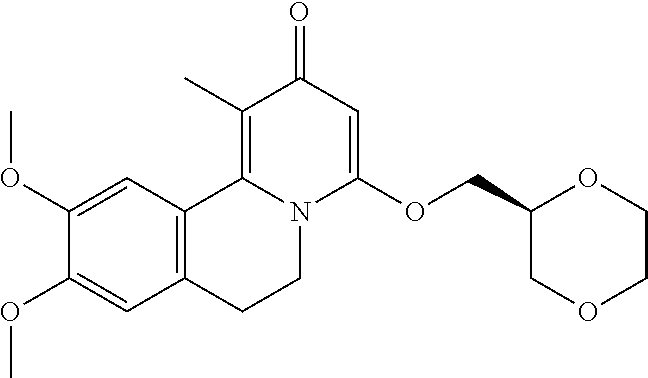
C1(OC)=CC2=C(C=C1OC)CCN1C2=C(C)C(=O)C=C1OCC1COCCO1
